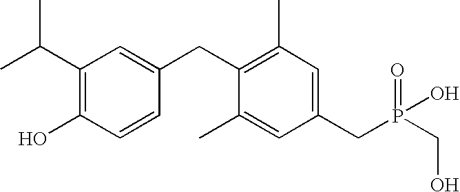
C1(C(C)C)=C(O)C=CC(CC2=C(C)C=C(CP(CO)(=O)O)C=C2C)=C1
